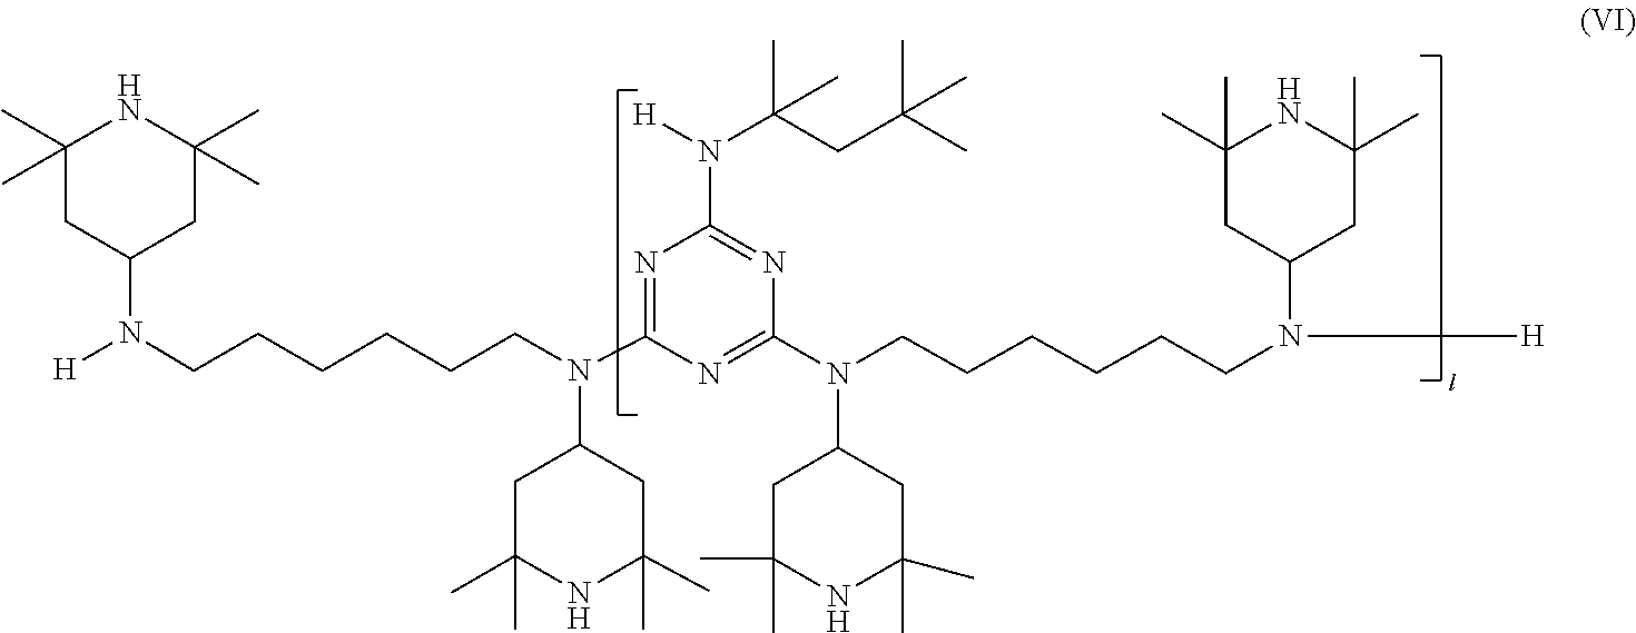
C1C(N(CCCCCCN(C2CC(C)(C)NC(C)(C)C2)C2=NC(N(C3CC(C)(C)NC(C)(C)C3)CCCCCCN(C3CC(C)(C)NC(C)(C)C3)[H])=NC(N([H])C(CC(C)(C)C)(C)C)=N2)[H])CC(C)(C)NC1(C)C
